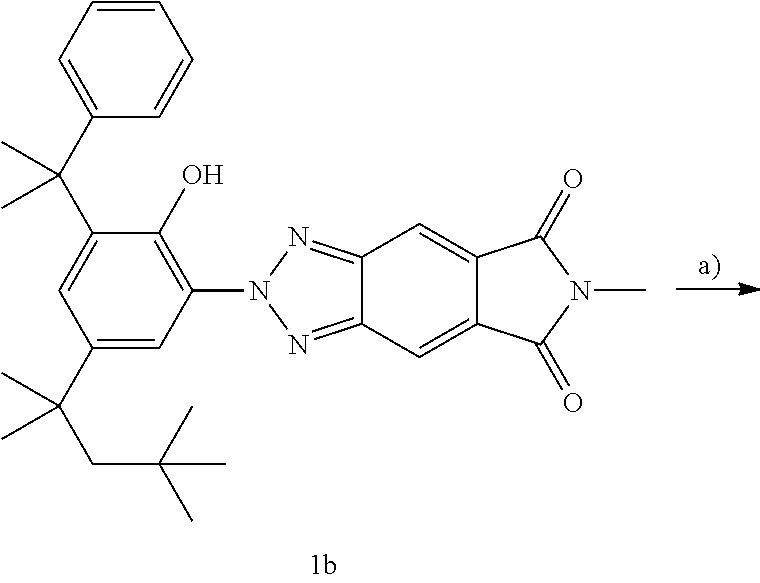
C1=C(C(C2=CC(C(CC(C)(C)C)(C)C)=CC(N3N=C4C(=N3)C=C3C(=C4)C(=O)N(C)C3=O)=C2O)(C)C)C=CC=C1
